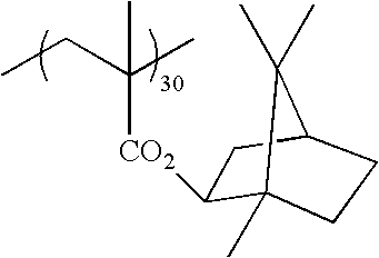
CCC(C)([CO2]C1C2(C)CCC(C1)C2(C)C)C
